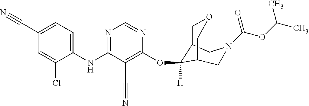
C1(NC2=NC=NC(OC3([H])C4COCC3CN(C(OC(C)C)=O)C4)=C2C#N)=CC=C(C#N)C=C1Cl
